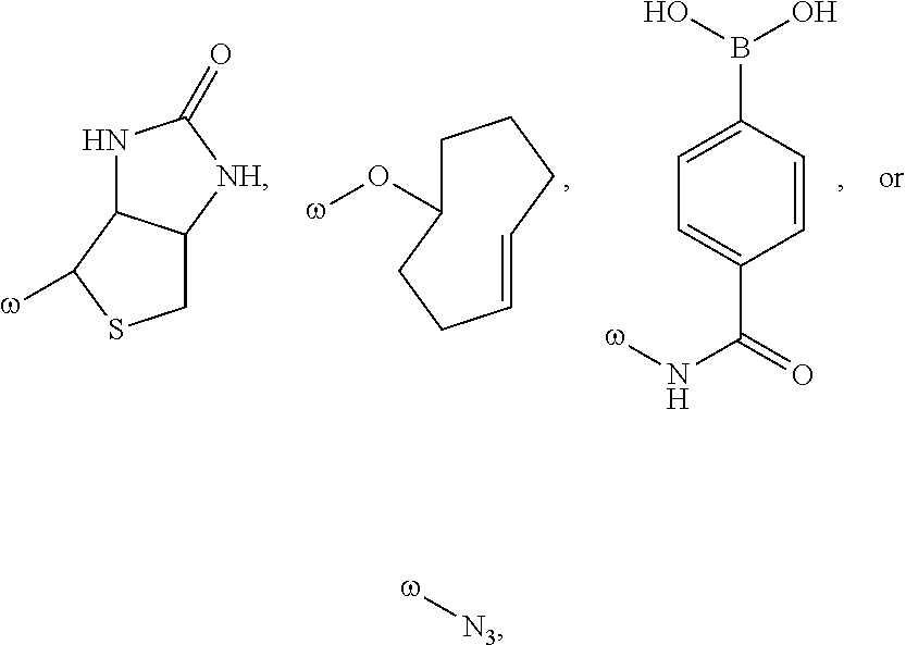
C1C2C(C([w])S1)NC(=O)[NH]2.C1=CCCCC(O[w])CC1.C1=CC(B(O)O)=CC=C1C(=O)N[w].[N3][w]
